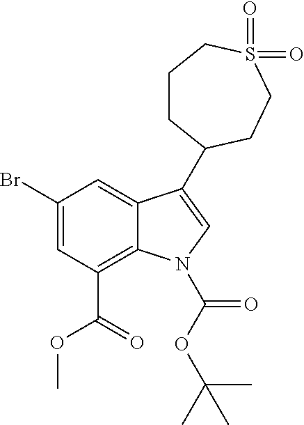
C1(Br)=CC(C(OC)=O)=C2C(=C1)C(C1CCCS(=O)(=O)CC1)=CN2C(OC(C)(C)C)=O
